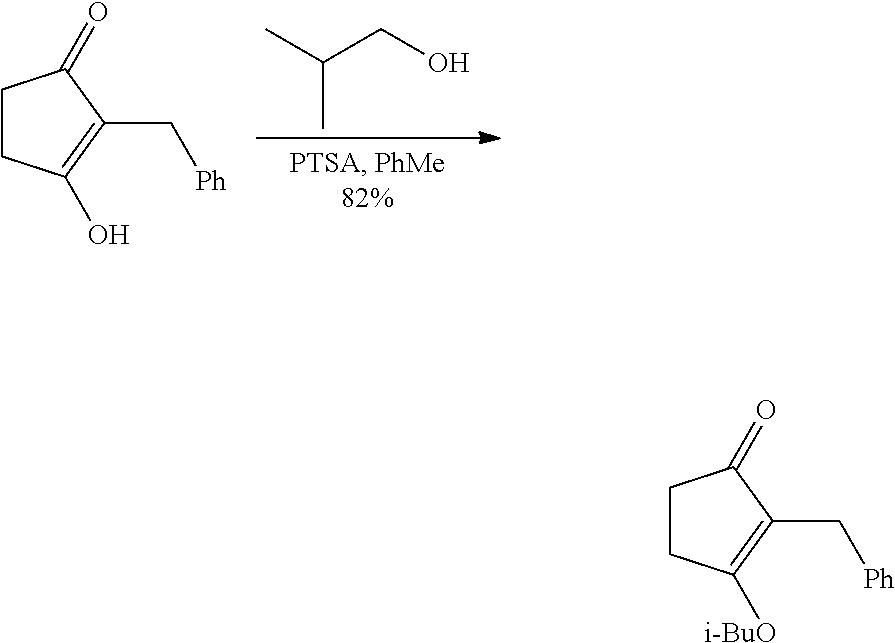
CC(CO)C.C1CC(O)=C(C[Ph])C1=O.C1CC([i-BuO])=C(C[Ph])C1=O
